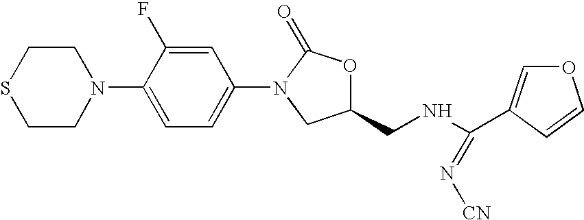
C1CSCCN1C1=CC=C(N2C(=O)OC(CNC(C3=COC=C3)=N[CN])C2)C=C1F
